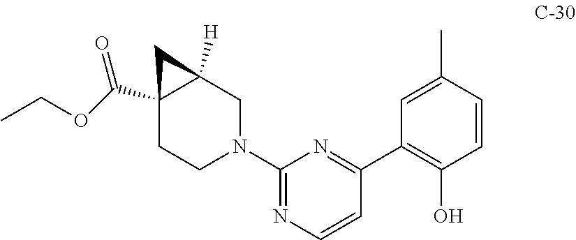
C1(C)=CC(C2=NC(N3CCC4(C(OCC)=O)C([H])(C3)C4)=NC=C2)=C(O)C=C1
